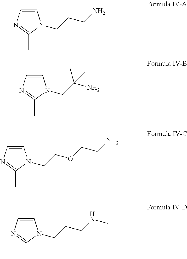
C1=CN=C(C)N1CCCN.C1=CN=C(C)N1CCOCCN.C1=CN=C(C)N1CC(N)(C)C.C1=CN=C(C)N1CCCNC
